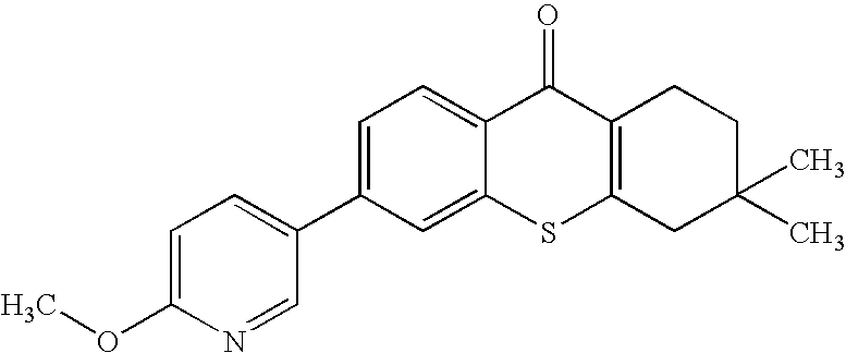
C1=C(C2=CC=C(OC)N=C2)C=C2C(=C1)C(=O)C1=C(S2)CC(C)(C)CC1
